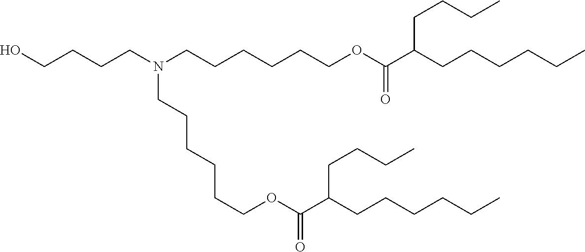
C(CCN(CCCCCCOC(C(CCCCCC)CCCC)=O)CCCCCCOC(C(CCCCCC)CCCC)=O)CO
